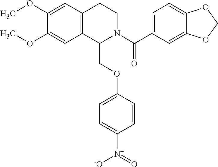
C1(OC)=CC2=C(C=C1OC)C(COC1=CC=C([N+](=O)[-O])C=C1)N(C(C1=CC=C3C(=C1)OCO3)=O)CC2
